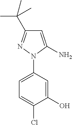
C1=C(N)N(C2=CC=C(Cl)C(O)=C2)N=C1C(C)(C)C
